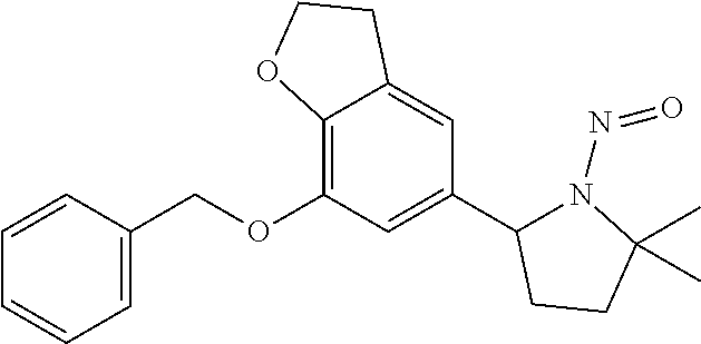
O(C1=C2C(=CC(C3N(N=O)C(C)(C)CC3)=C1)CCO2)CC1=CC=CC=C1
